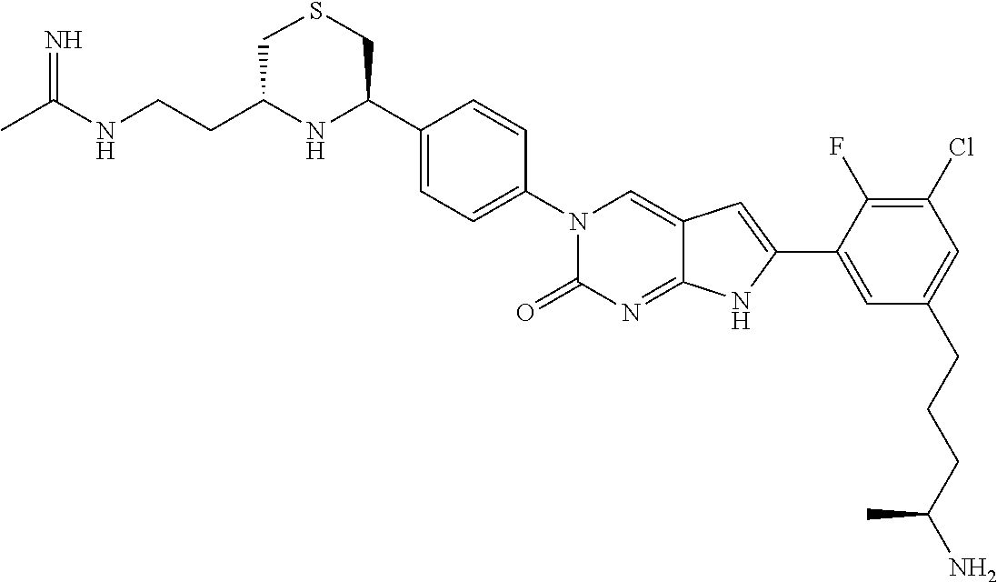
CC(NCCC1NC(C2=CC=C(N3C(=O)N=C4C(=C3)C=C(C3=CC(CCCC(N)C)=CC(Cl)=C3F)N4)C=C2)CSC1)=N
